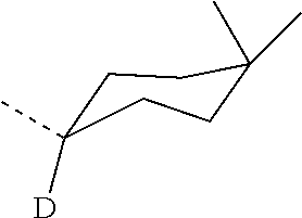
C1(C)([D])CCC(C)(C)CC1
